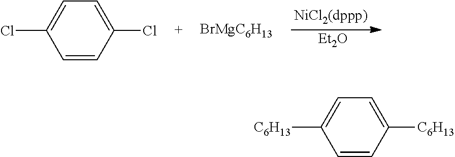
ClC1=CC=C(Cl)C=C1.[BrMgC6H13].[Et2O].C1=CC([C6H13])=CC=C1[C6H13]
